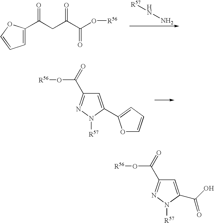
[R57]NN.C1=C(C(CC(C(O[R56])=O)=O)=O)OC=C1.C1=C(C2=CC=CO2)N([R57])N=C1C(=O)O[R56].C1=C(C(O)=O)N([R57])N=C1C(=O)O[R56]
